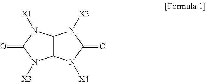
C12C(N([X1])C(=O)N1[X3])N([X2])C(=O)N2[X4]
